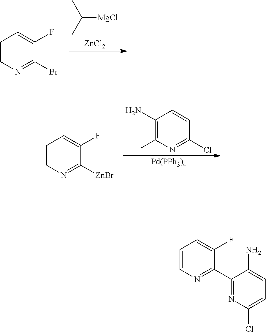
CC(C)[MgCl].[ZnCl2].C1=CN=C(Br)C(F)=C1.C1=CN=C([ZnBr])C(F)=C1.C1(N)=C(I)N=C(Cl)C=C1.[Pd(PPh3)4].C1=CN=C(C2=NC(Cl)=CC=C2N)C(F)=C1
